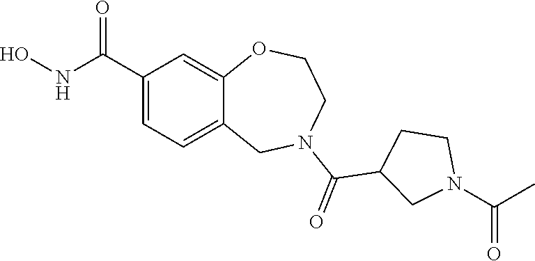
C1(C(NO)=O)=CC=C2C(=C1)OCCN(C(=O)C1CN(C(C)=O)CC1)C2
